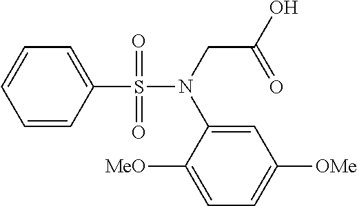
C1=CC(S(N(CC(O)=O)C2=CC([OMe])=CC=C2[MeO])(=O)=O)=CC=C1
